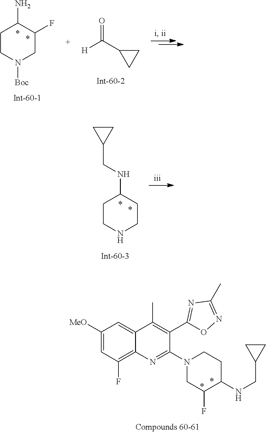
C1(F)=C2C(=CC([MeO])=C1)C(C)=C(C1=NC(C)=NO1)C(N1CC(F)C(NCC3CC3)CC1)=N2.C1CN([Boc])CC(F)C1N.C1C(C(=O)[H])C1.C1CNCCC1NCC1CC1
